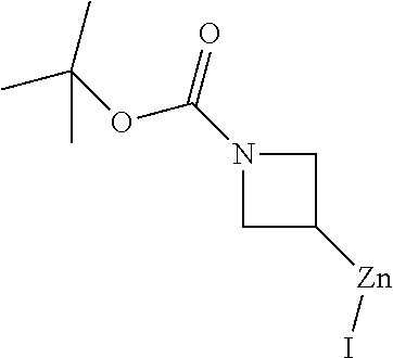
C1C([Zn]I)CN1C(OC(C)(C)C)=O
